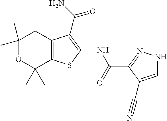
C1(C)(C)OC(C)(C)C2=C(C1)C(C(=O)N)=C(NC(C1=NNC=C1C#N)=O)S2
